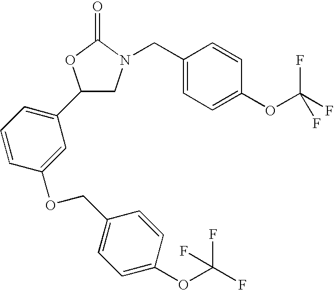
C1(C2=CC=CC(OCC3=CC=C(OC(F)(F)F)C=C3)=C2)CN(CC2=CC=C(OC(F)(F)F)C=C2)C(=O)O1
